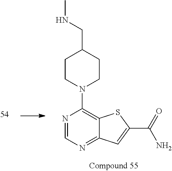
C1CN(C2=C3C(=NC=N2)C=C(C(=O)N)S3)CCC1CNC
